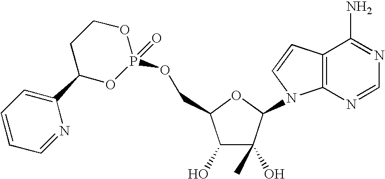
C1(O)C(O)(C)C(N2C3=C(C=C2)C(N)=NC=N3)OC1COP1(=O)OCCC(C2=CC=CC=N2)O1
